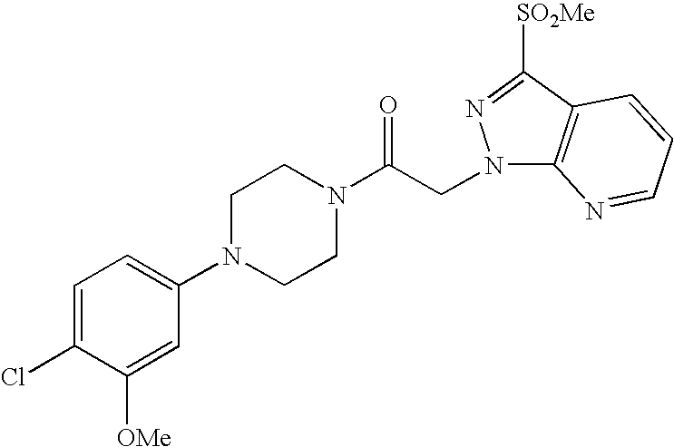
C1=C(Cl)C([OMe])=CC(N2CCN(C(CN3C4=C(C([SO2Me])=N3)C=CC=N4)=O)CC2)=C1
